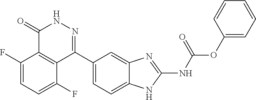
O(C(=O)NC1=NC2=CC(C3=NNC(=O)C4=C3C(F)=CC=C4F)=CC=C2N1)C1=CC=CC=C1
